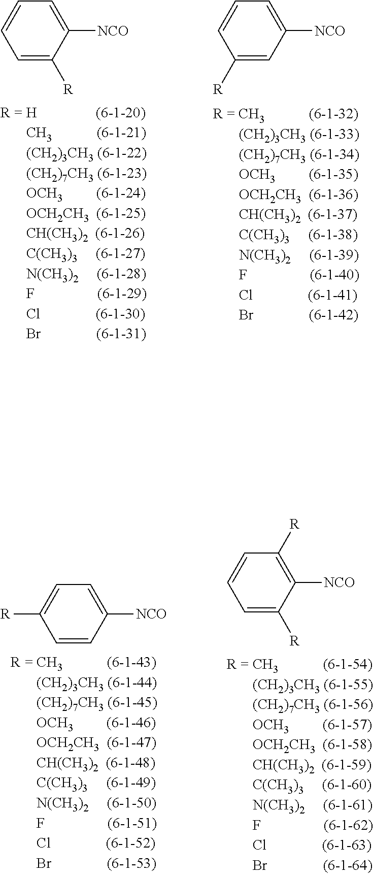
C1=C([NCO])C([R])=CC=C1.C1=C([NCO])C=C([R])C=C1.C1=C([NCO])C=CC([R])=C1.C1([R])=C([NCO])C([R])=CC=C1
